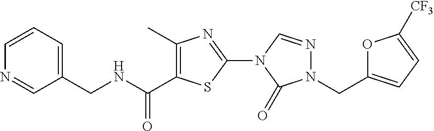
C(NCC1=CC=CN=C1)(=O)C1=C(C)N=C(N2C=NN(CC3=CC=C([CF3])O3)C2=O)S1
